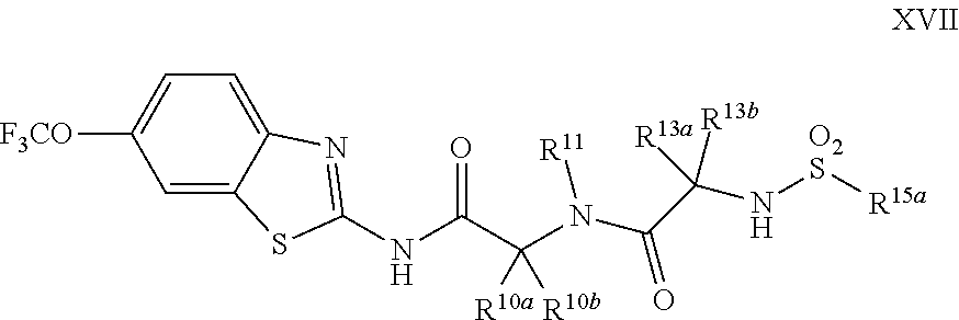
C1=C2C(=CC=C1[F3CO])N=C(NC(=O)C([R10a])([R10b])N([R11])C(C(N[O2S][R15a])([R13a])[R13b])=O)S2
